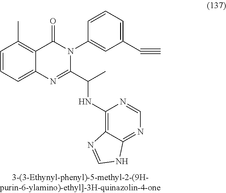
C1=CC=C2C(=C1C)C(=O)N(C1=CC(C#C)=CC=C1)C(C(NC1=C3C(=NC=N1)NC=N3)C)=N2
